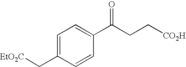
C1=C(C[EtO2C])C=CC(C(CC[CO2H])=O)=C1
